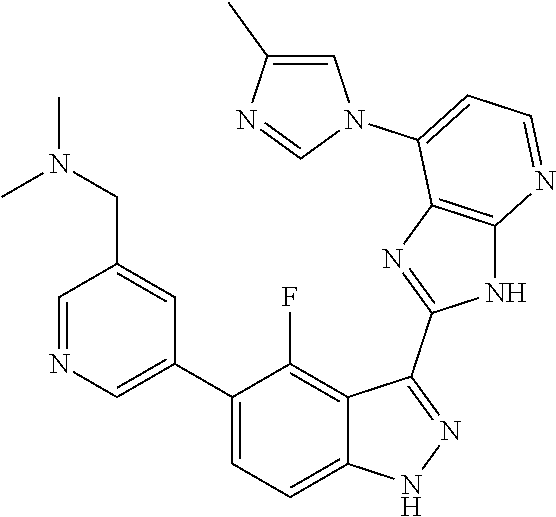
C1=NC=C(C2=CC=C3C(=C2F)C(C2=NC4=C(N2)N=CC=C4N2C=C(C)N=C2)=NN3)C=C1CN(C)C
